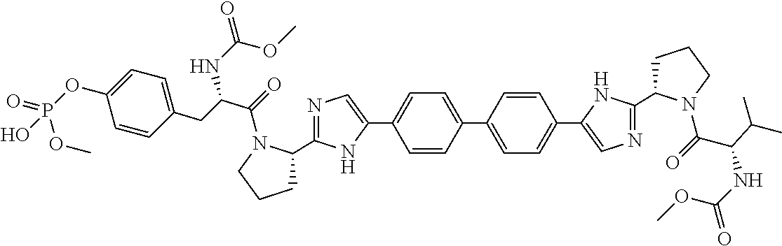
C1=CC(C2=CC=C(C3=CN=C(C4CCCN4C(C(NC(=O)OC)C(C)C)=O)N3)C=C2)=CC=C1C1=CN=C(C2CCCN2C(=O)C(CC2=CC=C(OP(=O)(OC)O)C=C2)NC(=O)OC)N1
